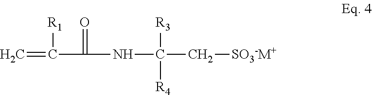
C=C(C(=O)NC(C[SO3-M+])([R3])[R4])[R1]
